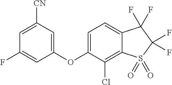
C1=C(OC2=CC([CN])=CC(F)=C2)C(Cl)=C2C(=C1)C(F)(F)C(F)(F)S2(=O)=O
